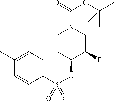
C1(C)=CC=C(S(OC2C(F)CN(C(=O)OC(C)(C)C)CC2)(=O)=O)C=C1
